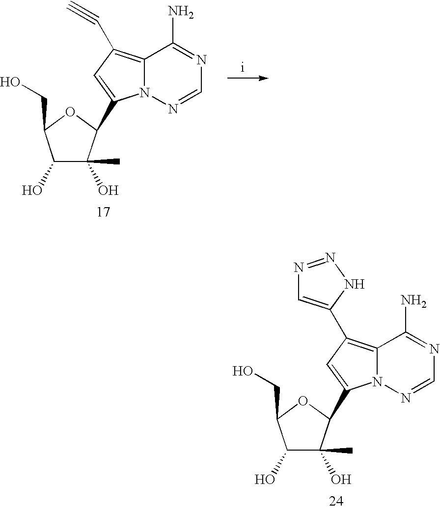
C1(O)C(O)(C)C(C2=CC(C#C)=C3N2N=CN=C3N)OC1CO.C1(O)C(O)(C)C(C2=CC(C3=CN=NN3)=C3N2N=CN=C3N)OC1CO
